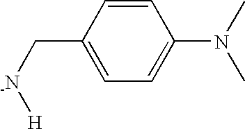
C1=CC(C[-N][H])=CC=C1N(C)C
